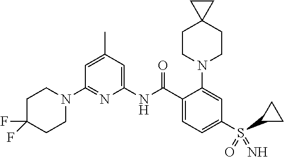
C1(N2CCC(F)(F)CC2)=NC(NC(C2=CC=C(S(C3CC3)(=O)=N)C=C2N2CCC3(CC2)CC3)=O)=CC(C)=C1
